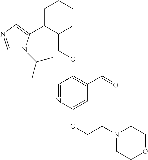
C1C(C2=CN=CN2C(C)C)C(COC2=C(C=O)C=C(OCCN3CCOCC3)N=C2)CCC1
